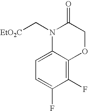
[EtO2C]CN1C(=O)COC2=C(F)C(F)=CC=C12
